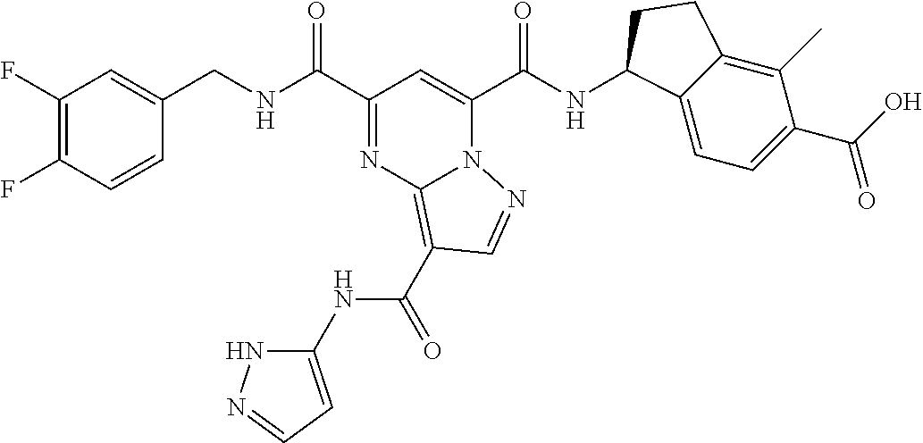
C1(F)=C(F)C=CC(CNC(C2=NC3=C(C(=O)NC4=CC=NN4)C=NN3C(C(NC3C4=CC=C(C(O)=O)C(C)=C4CC3)=O)=C2)=O)=C1
